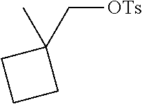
CC1(C[OTs])CCC1
